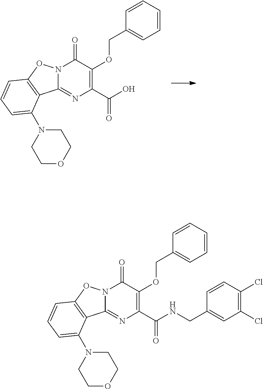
N12C(=NC(C(=O)O)=C(OCC3=CC=CC=C3)C1=O)C1=C(O2)C=CC=C1N1CCOCC1.N12C(=NC(C(=O)NCC3=CC(Cl)=C(Cl)C=C3)=C(OCC3=CC=CC=C3)C1=O)C1=C(O2)C=CC=C1N1CCOCC1
